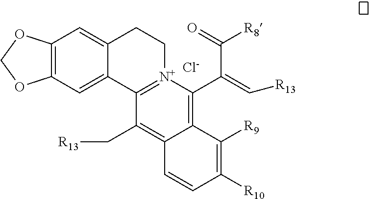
C12=C(C=C3C(=C1)CC[N+]1=C3C(C[R13])=C3C(=C1C(C([R8])=O)=C[R13])C([R9])=C([R10])C=C3)OCO2.[Cl-]
